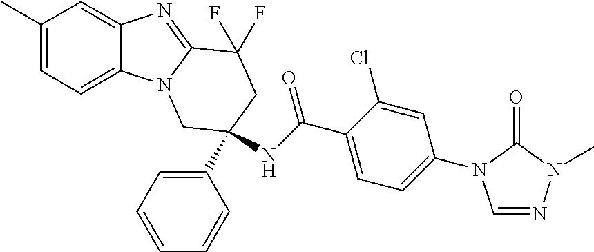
C1(C)=CC=C2C(=C1)N=C1N2CC(C2=CC=CC=C2)(NC(C2=CC=C(N3C=NN(C)C3=O)C=C2Cl)=O)CC1(F)F
